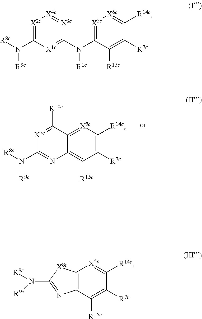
[X2c]1=C(N([R9c])[R8c])[X1c]=C(N(C2=[X5c][X6c]=C([R14c])C([R7c])=C2[R15c])[R1c])[X3c]=[X4c]1.[X7c]1=C([R10c])C2=[X5c]C([R14c])=C([R7c])C([R15c])=C2N=C1N([R9c])[R8c].C12=C(C([R15c])=C([R7c])C([R14c])=[X5c]1)N=C(N([R8c])[R9c])[X8c]2
